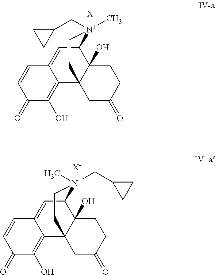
C12=CC3C4(O)C(C1=C(O)C(=O)C=C2)(CC(=O)CC4)CC[N+]3(CC1CC1)C.[X-].[X-].C12=CC3C4(O)C(C1=C(O)C(=O)C=C2)(CC(=O)CC4)CC[N+]3(C)CC1CC1
